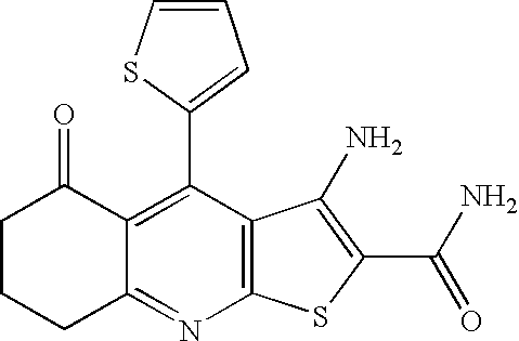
C1CCC2=NC3=C(C(C4=CC=CS4)=C2C1=O)C(N)=C(C(N)=O)S3
